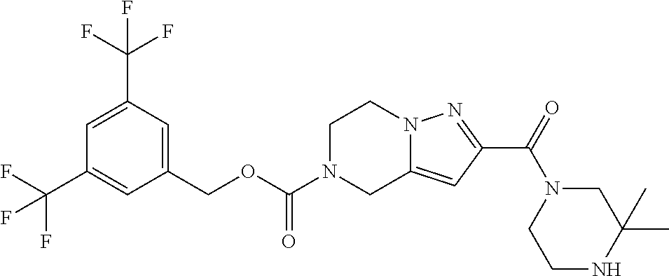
C1(COC(N2CC3=CC(C(=O)N4CCNC(C)(C)C4)=NN3CC2)=O)=CC(C(F)(F)F)=CC(C(F)(F)F)=C1
